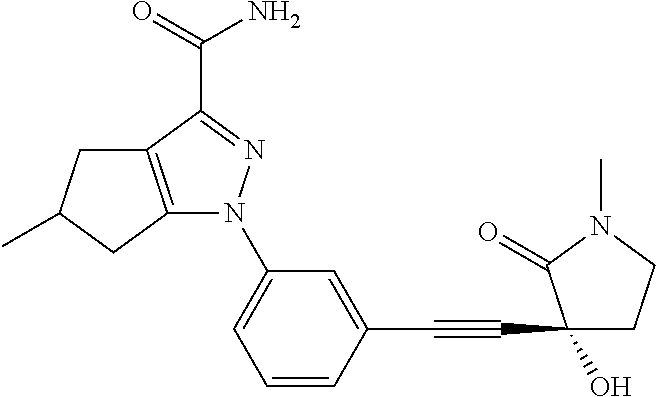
C12=C(CC(C)C1)N(C1=CC=CC(C#CC3(O)CCN(C)C3=O)=C1)N=C2C(=O)N
